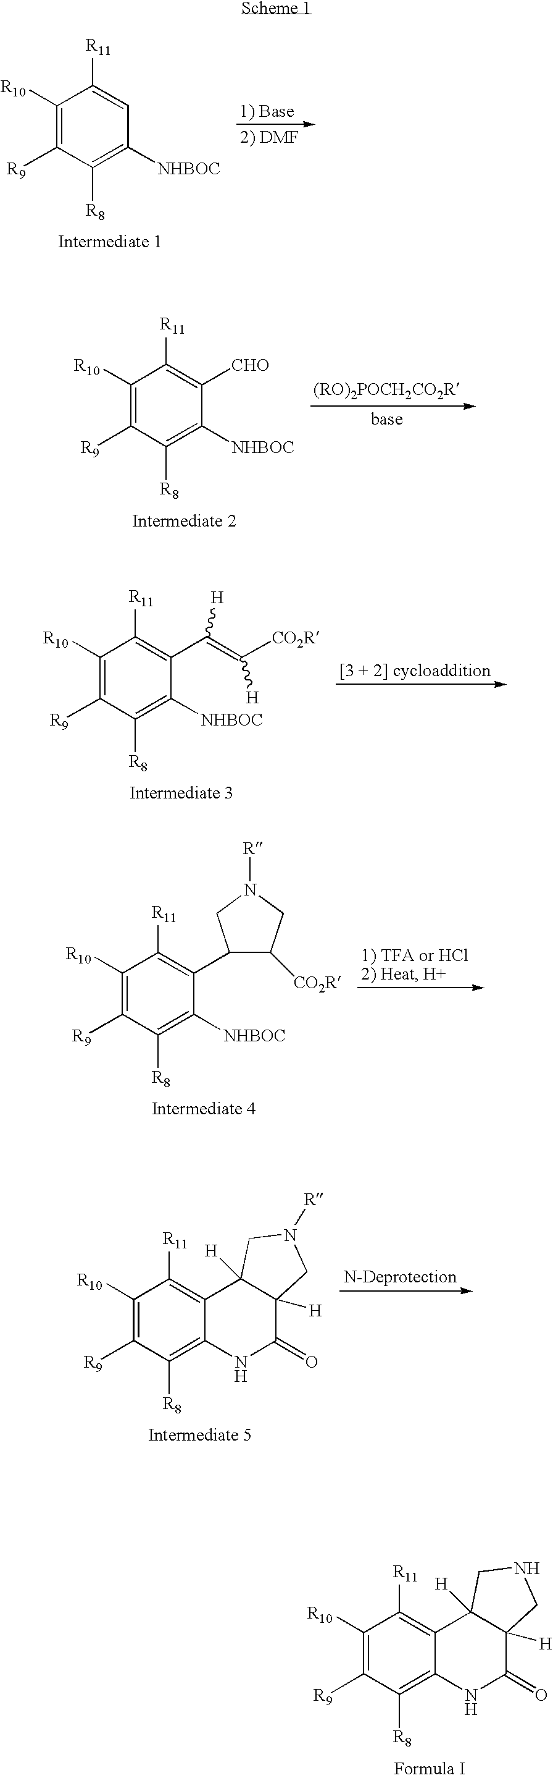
C1([R10])=C([R9])C([R8])=C([NHBOC])C=C1[R11].C1([R10])=C([R9])C([R8])=C([NHBOC])C([CHO])=C1[R11].C1([R10])=C([R9])C([R8])=C([NHBOC])C(C(=C([CO2R])[H])[H])=C1[R11].C1([R10])=C([R9])C([R8])=C([NHBOC])C(C2C([CO2R])CN([R])C2)=C1[R11].C1([R10])=C([R9])C([R8])=C2C(=C1[R11])C1([H])C([H])(C(=O)N2)CN([R])C1.C1([R10])=C([R9])C([R8])=C2C(=C1[R11])C1([H])C([H])(C(=O)N2)CNC1
